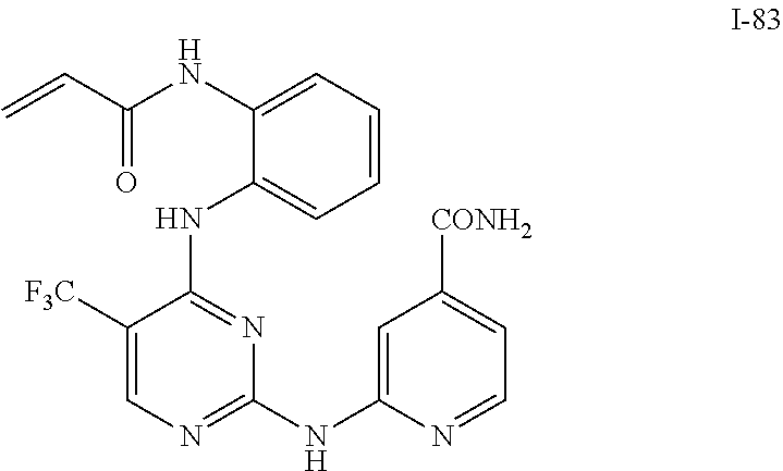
N(C1=CC=CC=C1NC1=NC(NC2=CC([CONH2])=CC=N2)=NC=C1[F3C])C(C=C)=O
